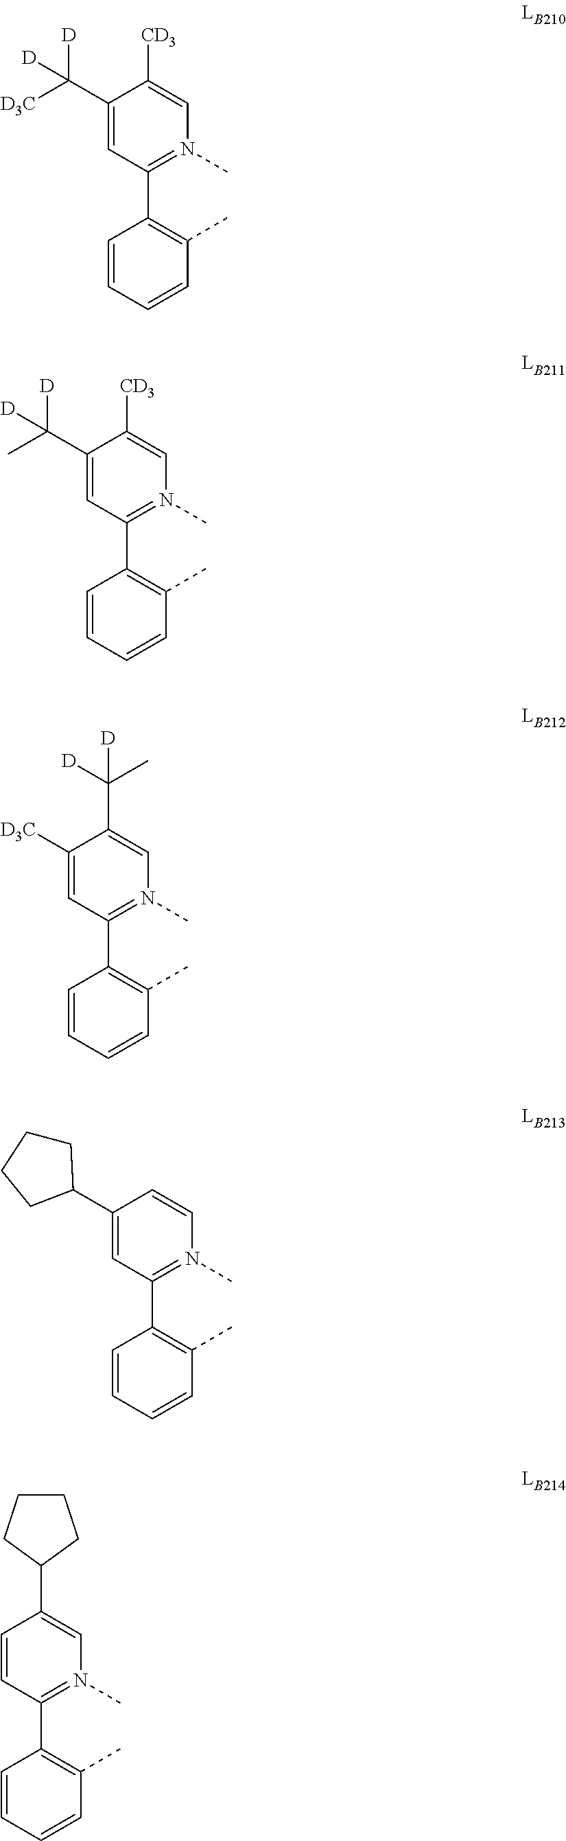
C1(C([D])([D3C])[D])=CC(C2=C(C)C=CC=C2)=N(C)C=C1[CD3].C1(C([D])(C)[D])=CC(C2=C(C)C=CC=C2)=N(C)C=C1[CD3].C1([D3C])=CC(C2=C(C)C=CC=C2)=N(C)C=C1C(C)([D])[D].C1(C2CCCC2)=CC(C2=C(C)C=CC=C2)=N(C)C=C1.C1=CC(C2=C(C)C=CC=C2)=N(C)C=C1C1CCCC1
